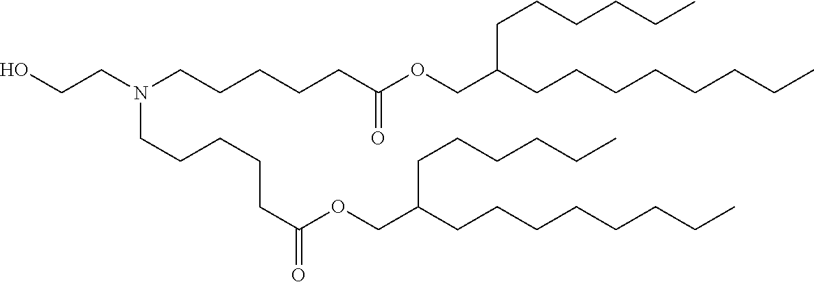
OCCN(CCCCCC(OCC(CCCCCCCC)CCCCCC)=O)CCCCCC(OCC(CCCCCCCC)CCCCCC)=O
